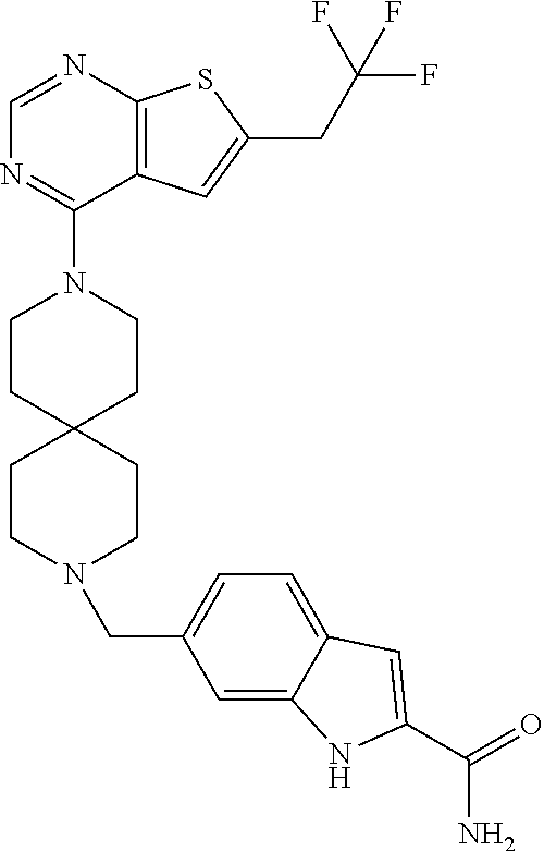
C12=C(C=C(CC(F)(F)F)S1)C(N1CCC3(CC1)CCN(CC1=CC=C4C(=C1)NC(C(N)=O)=C4)CC3)=NC=N2
